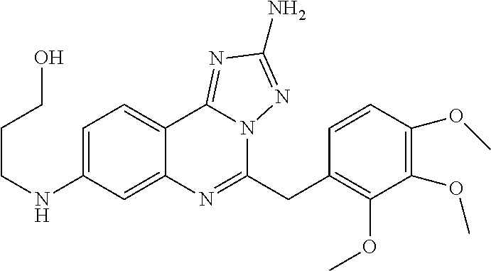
C(CNC1=CC=C2C(=C1)N=C(CC1=C(OC)C(OC)=C(OC)C=C1)N1C2=NC(N)=N1)CO
